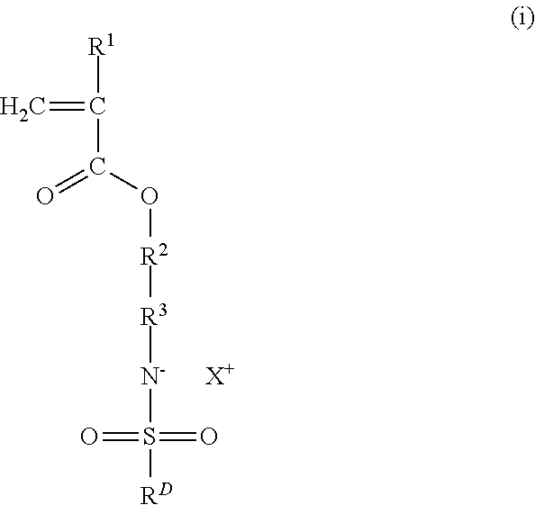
C=C([R1])C(O[R2][R3][N-]S(=O)(=O)[RD])=O.[X+]
